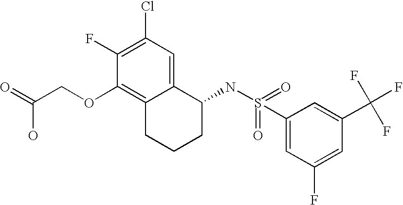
C1(F)=C(Cl)C=C2C(=C1OCC(=O)O)CCCC2NS(=O)(C1=CC(F)=CC(C(F)(F)F)=C1)=O
